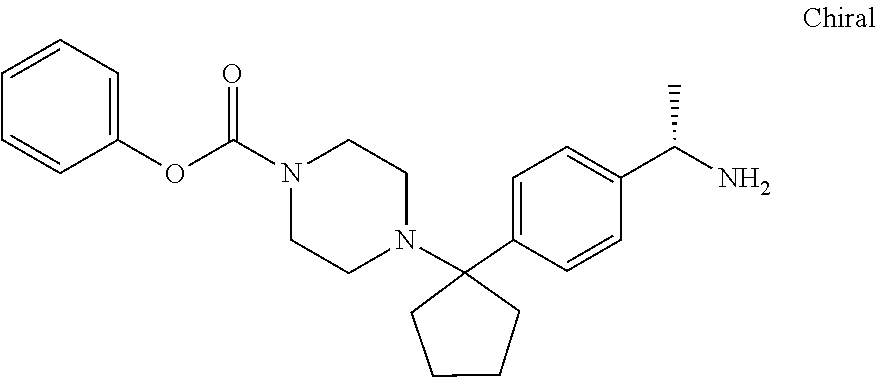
C1=C(C2(N3CCN(C(=O)OC4=CC=CC=C4)CC3)CCCC2)C=CC(C(N)C)=C1
